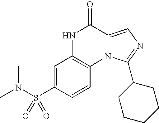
N12C(=CN=C1C1CCCCC1)C(=O)NC1=C2C=CC(S(N(C)C)(=O)=O)=C1
